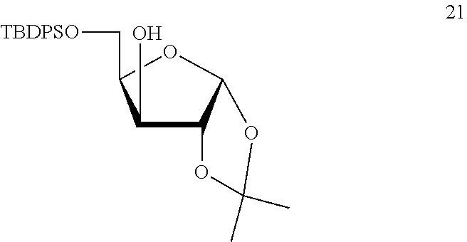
C1(O)C2C(OC1C[TBDPSO])OC(C)(C)O2
